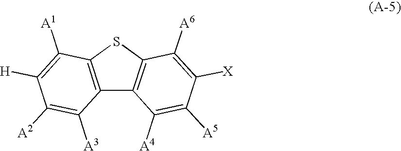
C12=C(SC3=C1C([A4])=C([A5])C([X])=C3[A6])C([A1])=C([H])C([A2])=C2[A3]
